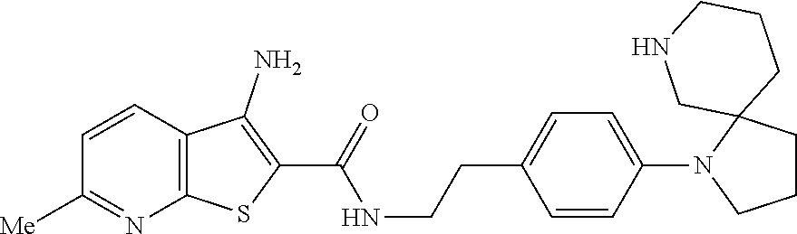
C1=CC2=C(N=C1[Me])SC(C(=O)NCCC1=CC=C(N3CCCC34CCCNC4)C=C1)=C2N
